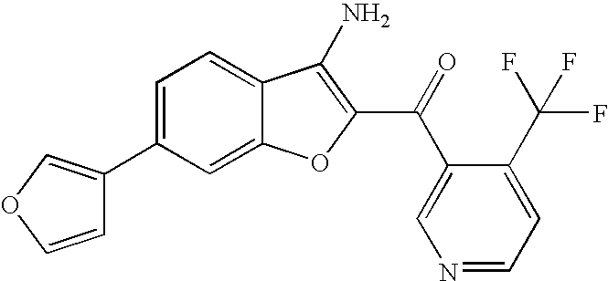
C1(C2=COC=C2)=CC=C2C(=C1)OC(C(C1=CN=CC=C1C(F)(F)F)=O)=C2N
